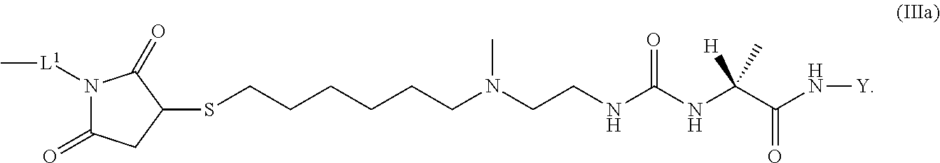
C1(SCCCCCCN(CCNC(NC(C(N[Y])=O)([H])C)=O)C)C(=O)N([L1]C)C(=O)C1
